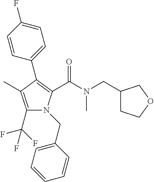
C1(C2=C(C(N(CC3CCOC3)C)=O)N(CC3=CC=CC=C3)C(C(F)(F)F)=C2C)=CC=C(F)C=C1
